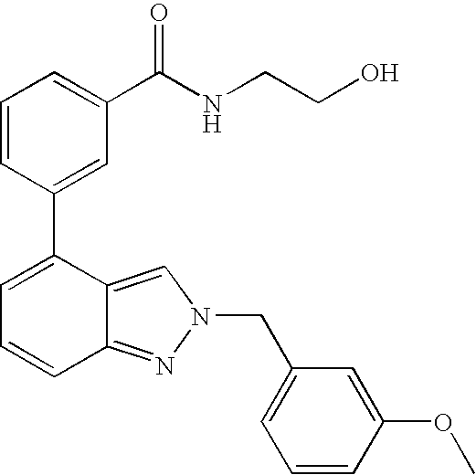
C1=CC(C2=CC=CC3=NN(CC4=CC=CC(OC)=C4)C=C23)=CC(C(NCCO)=O)=C1
